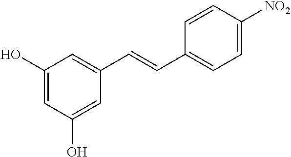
C1(O)=CC(O)=CC(C=CC2=CC=C([NO2])C=C2)=C1
